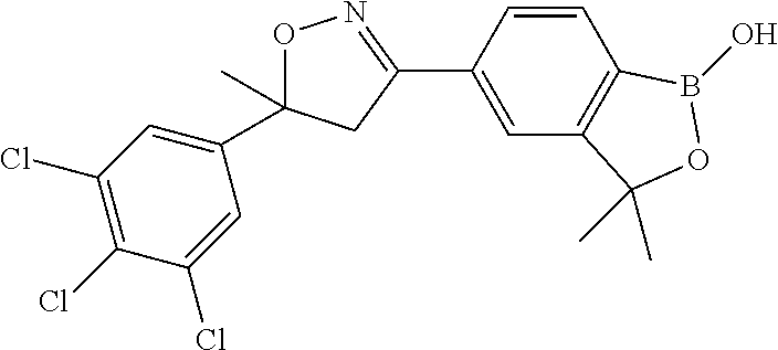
O1N=C(C2=CC3=C(C=C2)B(O)OC3(C)C)CC1(C)C1=CC(Cl)=C(Cl)C(Cl)=C1
